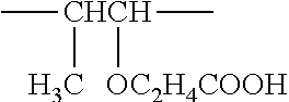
C[CHCH](C)([OC2H4COOH])C
